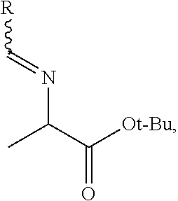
CC(C([Ot-Bu])=O)N=C[R]
